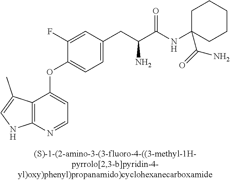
C1(F)=CC(CC(C(NC2(C(N)=O)CCCCC2)=O)N)=CC=C1OC1=CC=NC2=C1C(C)=CN2
